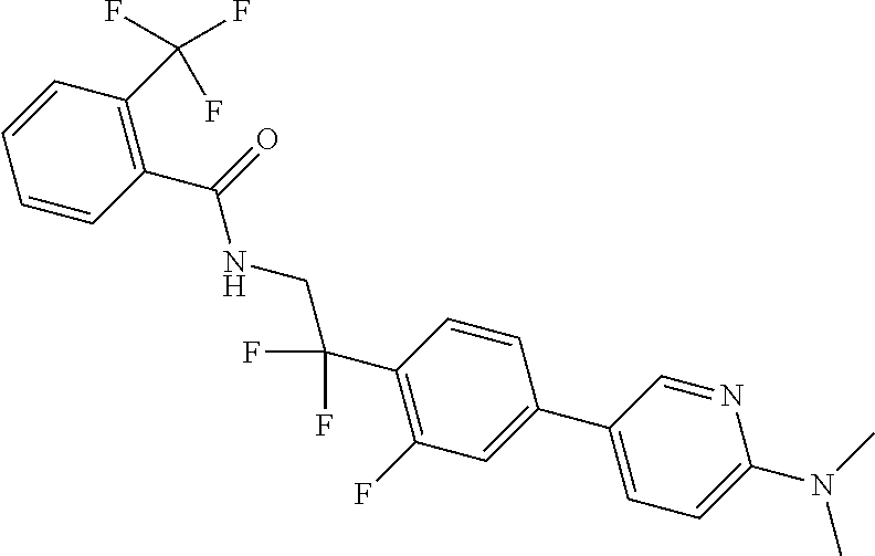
C1(C2=CC=C(N(C)C)N=C2)=CC(F)=C(C(F)(F)CNC(C2=C(C(F)(F)F)C=CC=C2)=O)C=C1
